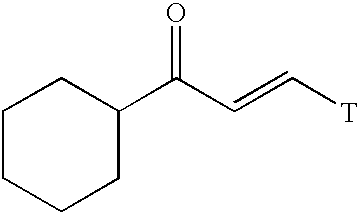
C1CCCC(C(C=C[T])=O)C1
